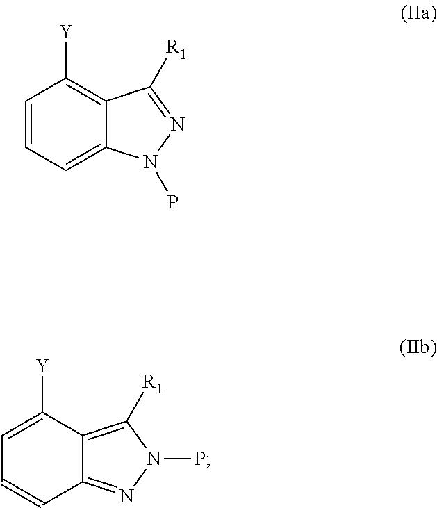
C1=CC=C2C(=C1[Y])C([R1])=NN2P.C1=C([Y])C2=C([R1])N(P)N=C2C=C1
